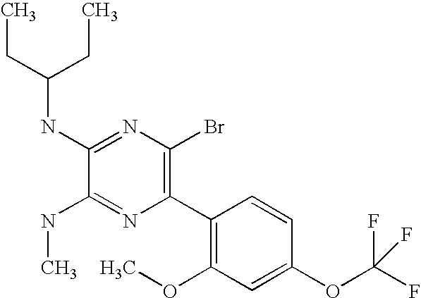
CCC(NC1=NC(Br)=C(C2=C(OC)C=C(OC(F)(F)F)C=C2)N=C1NC)CC
